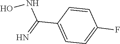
C(C1=CC=C(F)C=C1)(=N)NO
